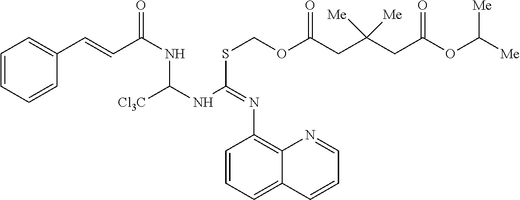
C1=CC=CC(C=CC(NC(NC(SCOC(CC(CC(OC([Me])[Me])=O)([Me])[Me])=O)=NC2=C3C(=CC=C2)C=CC=N3)[Cl3C])=O)=C1
